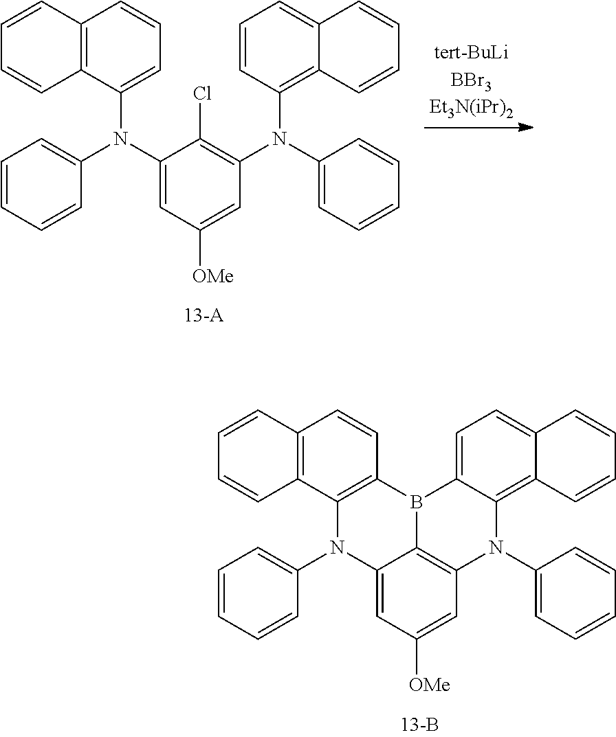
C12=CC([OMe])=CC3=C1B(C1=C(N2C2=CC=CC=C2)C2=C(C=C1)C=CC=C2)C1=CC=C2C(=C1N3C1=CC=CC=C1)C=CC=C2.C1(N(C2=CC=CC=C2)C2=CC=CC3=C2C=CC=C3)=CC([OMe])=CC(N(C2=CC=CC=C2)C2=C3C(=CC=C2)C=CC=C3)=C1Cl
